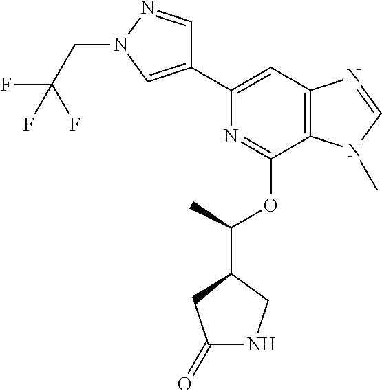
C1(C2=CC3=C(C(OC(C4CC(=O)NC4)C)=N2)N(C)C=N3)=CN(CC(F)(F)F)N=C1
